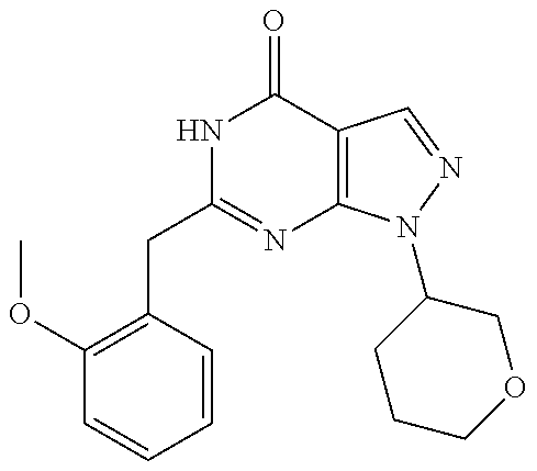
C1(OC)=C(CC2=NC3=C(C(=O)N2)C=NN3C2CCCOC2)C=CC=C1
